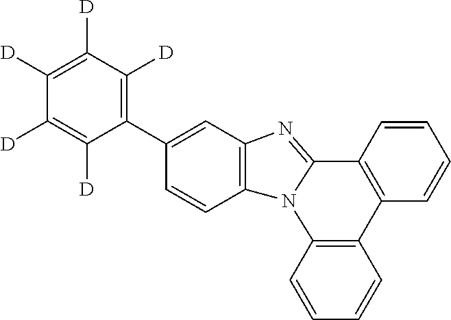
C1=CC2=C(C=C1)N1C(=NC3=C1C=CC(C1=C([D])C([D])=C([D])C([D])=C1[D])=C3)C1=C2C=CC=C1
